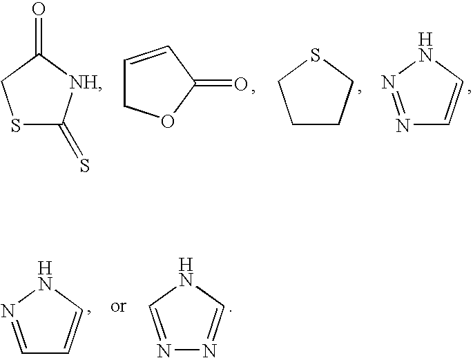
S1C(=S)[NH]C(=O)C1.C1CCSC1.N1=NNC=C1.C1=CC(=O)OC1.C1=NNC=C1.N1=CNC=N1
